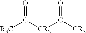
O=C([CR2]C([CR3])=O)[R3C]
